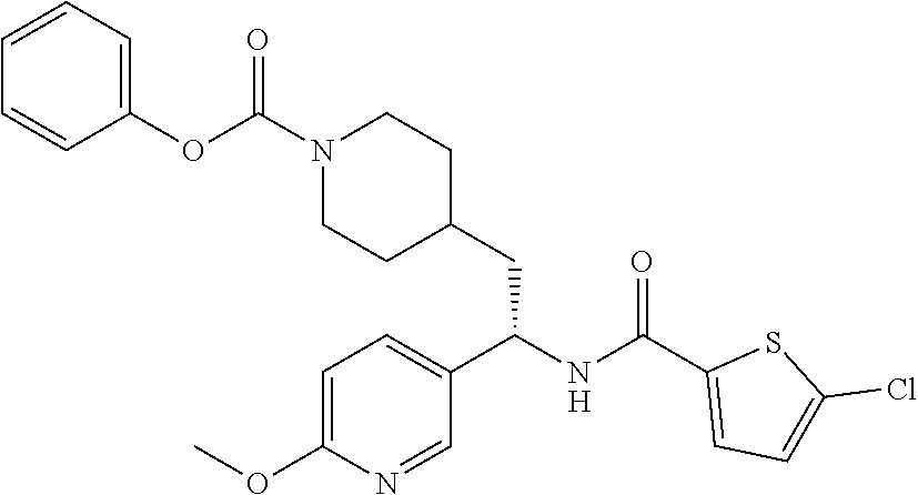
C1=CC(OC(N2CCC(CC(C3=CC=C(OC)N=C3)NC(=O)C3=CC=C(Cl)S3)CC2)=O)=CC=C1.[H]
